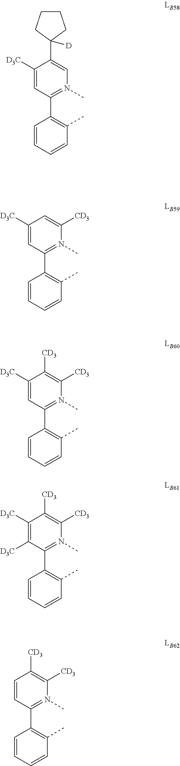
C1([D3C])=CC(C2=C(C)C=CC=C2)=N(C)C=C1C1([D])CCCC1.C1([D3C])=CC(C2=C(C)C=CC=C2)=N(C)C([CD3])=C1.C1([D3C])=CC(C2=C(C)C=CC=C2)=N(C)C([CD3])=C1[CD3].C1([D3C])=C([D3C])C(C2=C(C)C=CC=C2)=N(C)C([CD3])=C1[CD3].C1=CC(C2=C(C)C=CC=C2)=N(C)C([CD3])=C1[CD3]
